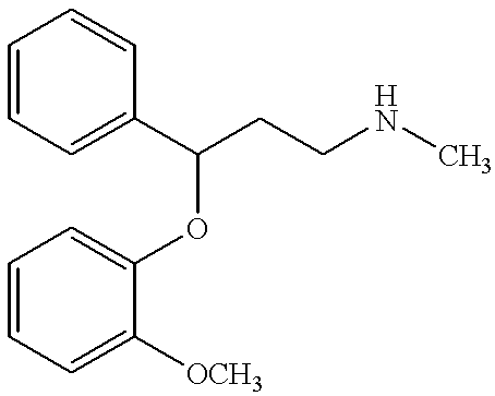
C1=CC=C(OC(C2=CC=CC=C2)CCNC)C([OCH3])=C1
